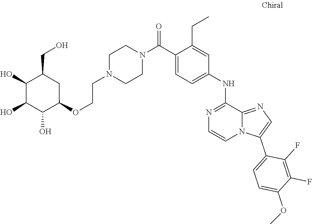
C1=CN=C(NC2=CC=C(C(N3CCN(CCOC4CC(CO)C(O)C(O)C4O)CC3)=O)C(CC)=C2)C2=NC=C(C3=CC=C(OC)C(F)=C3F)N12
